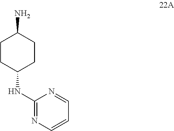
C1CC(NC2=NC=CC=N2)CCC1N
